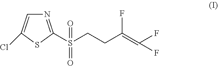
C1(S(CCC(=C(F)F)F)(=O)=O)=NC=C(Cl)S1
